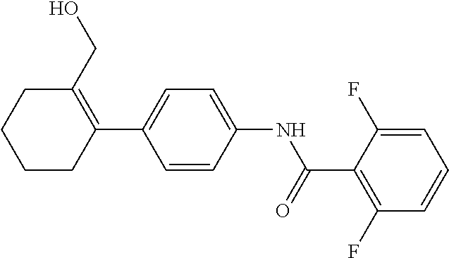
C1(CO)=C(C2=CC=C(NC(C3=C(F)C=CC=C3F)=O)C=C2)CCCC1
